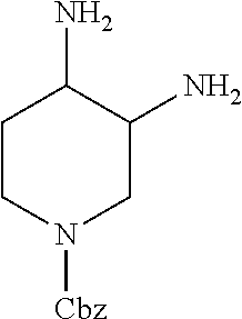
C1CN([Cbz])CC(N)C1N
